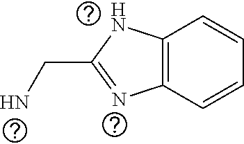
C12=C(NC(CN)=N1)C=CC=C2
